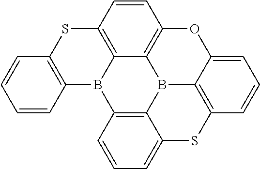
C12=C3C=CC=C1OC1=C4C5=C(SC6=C(C=CC=C6)B5C5=C(C(=CC=C5)S3)B24)C=C1
